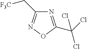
N1=C(C(Cl)(Cl)Cl)ON=C1C[F3C]
